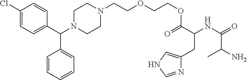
C1CN(C(C2=CC=C(Cl)C=C2)C2=CC=CC=C2)CCN1CCOCCOC(C(NC(C(C)N)=O)CC1=CNC=N1)=O
